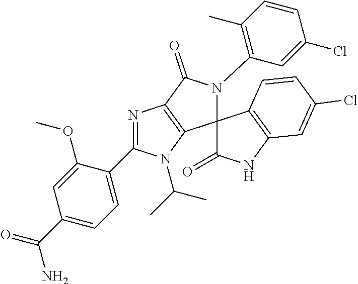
C1=C(C2=NC3=C(N2C(C)C)C2(N(C4=C(C)C=CC(Cl)=C4)C3=O)C(=O)NC3=C2C=CC(Cl)=C3)C(OC)=CC(C(N)=O)=C1
